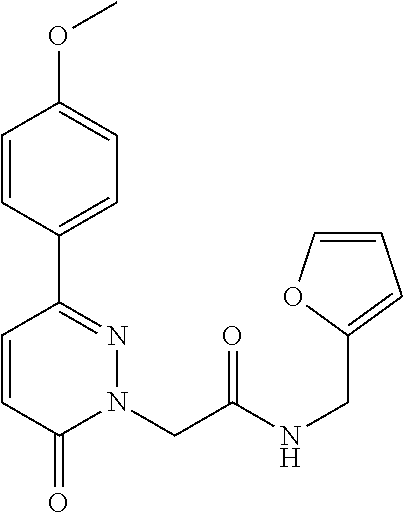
C1=CC(C2=NN(CC(NCC3=CC=CO3)=O)C(=O)C=C2)=CC=C1OC
